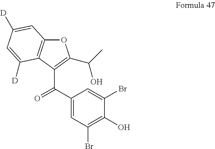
C1(C(C2=C(C(O)C)OC3=C2C([D])=CC([D])=C3)=O)=CC(Br)=C(O)C(Br)=C1
